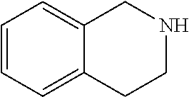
C1=CC=C2C(=C1)CNCC2
